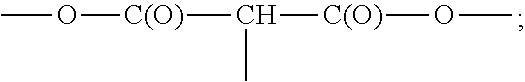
CO[C(O)]C([C(O)]OC)C
